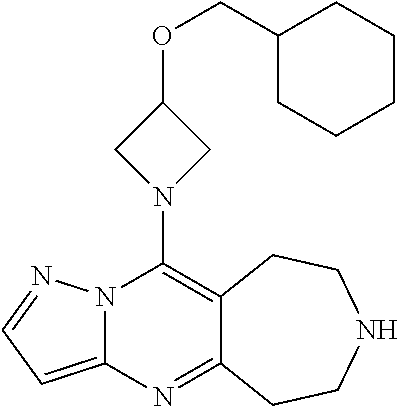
N12C(=CC=N1)N=C1C(=C2N2CC(OCC3CCCCC3)C2)CCNCC1
